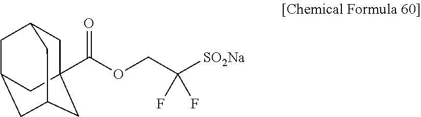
C(COC(C12CC3CC(CC(C1)C3)C2)=O)(F)(F)[SO2Na]
